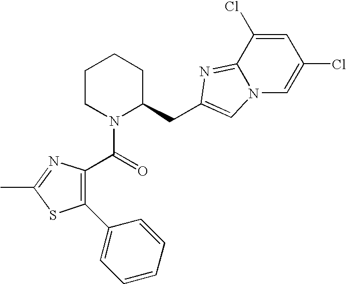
C1CN(C(=O)C2=C(C3=CC=CC=C3)SC(C)=N2)C(CC2=CN3C(=N2)C(Cl)=CC(Cl)=C3)CC1
